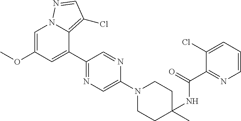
C1(C)(NC(C2=NC=CC=C2Cl)=O)CCN(C2=CN=C(C3=CC(OC)=CN4C3=C(Cl)C=N4)C=N2)CC1
